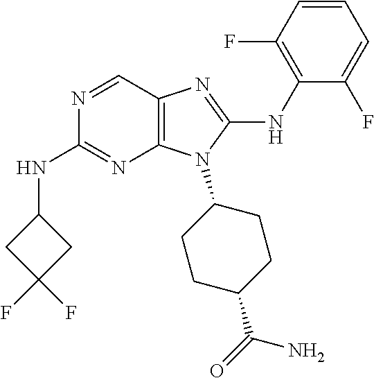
N1=CC2=C(N=C1NC1CC(F)(F)C1)N(C1CCC(C(=O)N)CC1)C(NC1=C(F)C=CC=C1F)=N2
